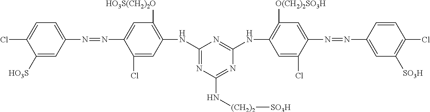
C1(NC2=C([HO3S(CH2)2O])C=C(N=NC3=CC=C(Cl)C([HO3S])=C3)C(Cl)=C2)=NC(N[(CH2)2][SO3H])=NC(NC2=C([O(CH2)2SO3H])C=C(N=NC3=CC([SO3H])=C(Cl)C=C3)C(Cl)=C2)=N1
